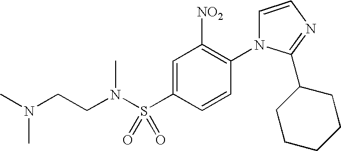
C1=C(S(N(CCN(C)C)C)(=O)=O)C=CC(N2C=CN=C2C2CCCCC2)=C1[NO2]
